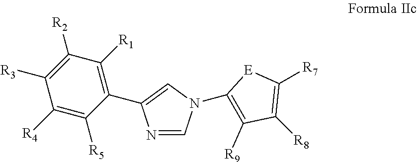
N1=CN(C2=C([R9])C([R8])=C([R7])[E]2)C=C1C1=C([R1])C([R2])=C([R3])C([R4])=C1[R5]
